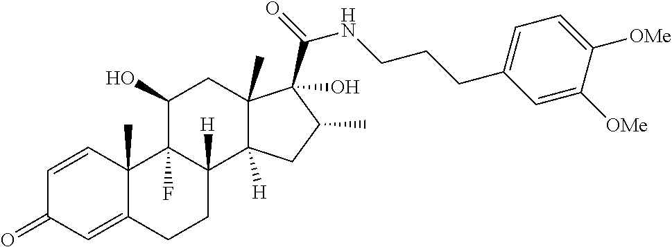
C1=CC2(C)C(=CC1=O)CCC1([H])C2(F)C(O)CC2(C)C1([H])CC(C)C2(C(=O)NCCCC1=CC=C([OMe])C([OMe])=C1)O
